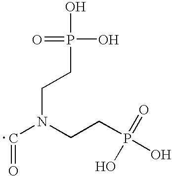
C(N(CCP(O)(=O)O)CCP(O)(O)=O)=O
